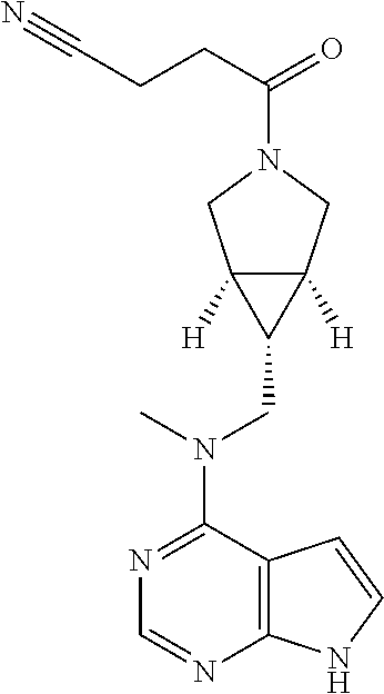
N1=C(N(CC2C3([H])C2([H])CN(C(CCC#N)=O)C3)C)C2=C(N=C1)NC=C2
